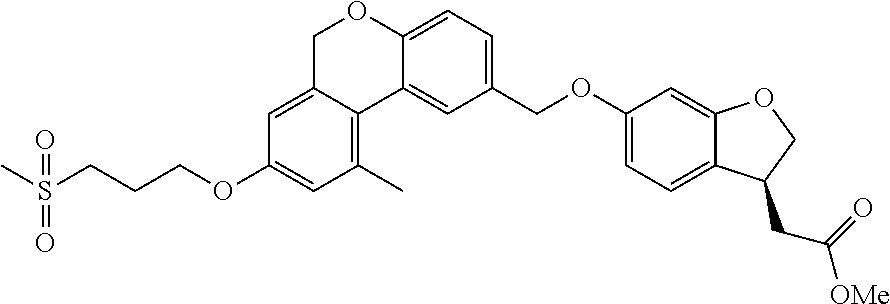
C1=C2C(=C(C)C=C1OCCCS(C)(=O)=O)C1=CC(COC3=CC=C4C(=C3)OCC4CC([OMe])=O)=CC=C1OC2
